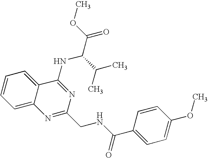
C12=CC=CC=C1C(NC(C(=O)OC)C(C)C)=NC(CNC(C1=CC=C(OC)C=C1)=O)=N2
